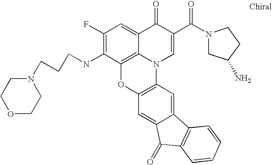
C1(F)=C(NCCCN2CCOCC2)C2=C3C(=C1)C(=O)C(C(N1CC(N)CC1)=O)=CN3C1=C(O2)C=C2C(=C1)C1=C(C2=O)C=CC=C1
